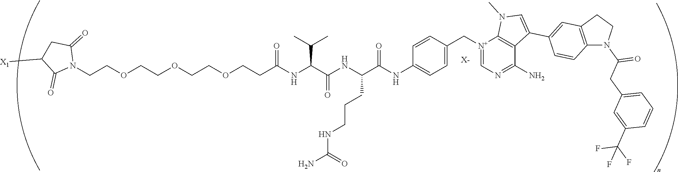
[X-].C(COCCOCCOCCC(NC(C(NC(C(NC1=CC=C(C[N+]2=CN=C(N)C3=C2N(C)C=C3C2=CC3=C(C=C2)N(C(CC2=CC=CC(C(F)(F)F)=C2)=O)CC3)C=C1)=O)CCCNC(N)=O)=O)C(C)C)=O)N1C(=O)CC([X1])C1=O
